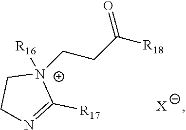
[X].C1N=C([R17])[N+](CCC([R18])=O)([R16])C1
